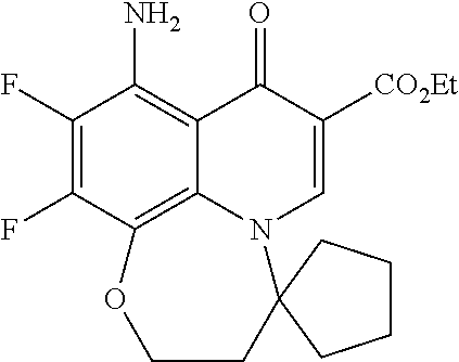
C1(F)=C(F)C2=C3C(=C1N)C(=O)C([CO2Et])=CN3C1(CCO2)CCCC1
